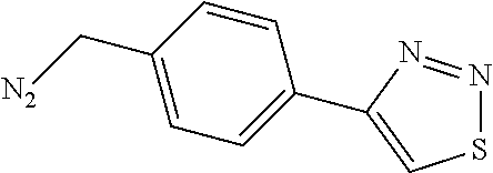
S1N=NC(C2=CC=C(C[N2])C=C2)=C1
